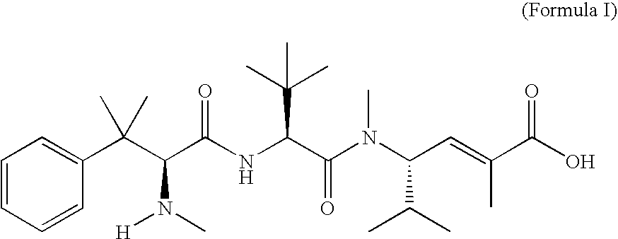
C1=CC=CC(C(C(C(NC(C(N(C(C=C(C(O)=O)C)C(C)C)C)=O)C(C)(C)C)=O)N([H])C)(C)C)=C1
